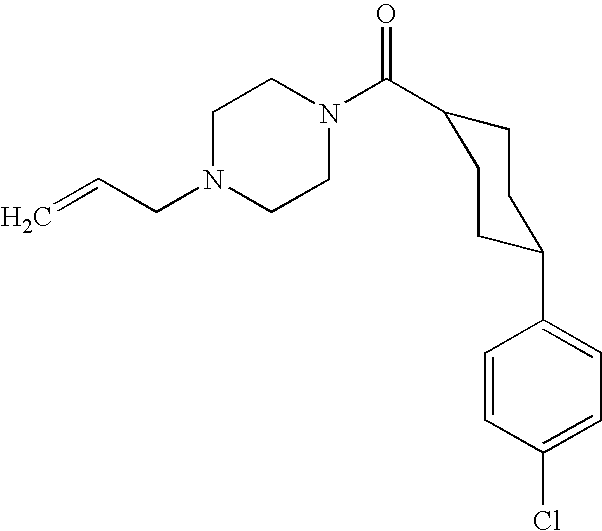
C=CCN1CCN(C(=O)C2CCC(C3=CC=C(Cl)C=C3)CC2)CC1
